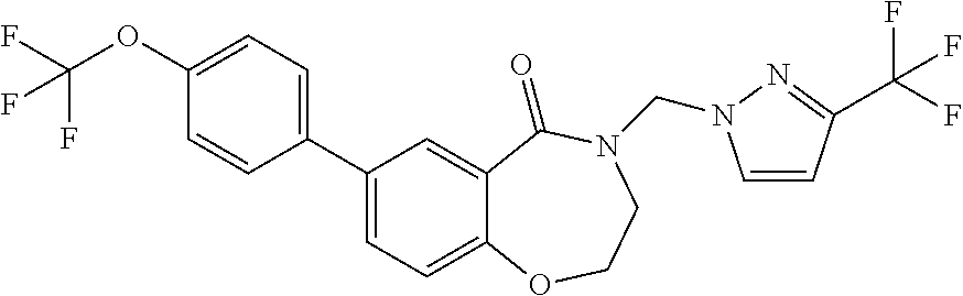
C1(C2=CC=C3C(=C2)C(=O)N(CN2C=CC(C(F)(F)F)=N2)CCO3)=CC=C(OC(F)(F)F)C=C1
